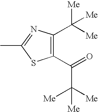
C1(C(=O)C([Me])([Me])[Me])=C(C([Me])([Me])[Me])N=C(C)S1
